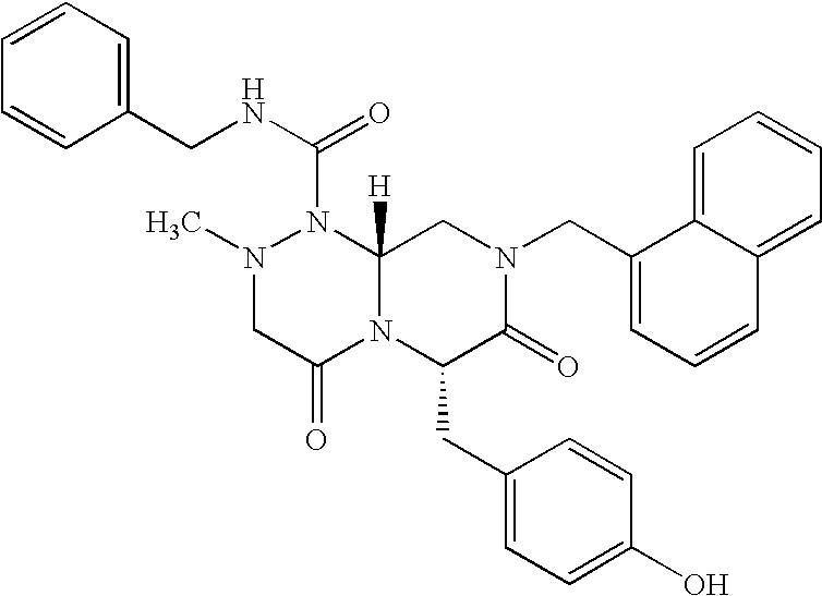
C1=CC=CC(CNC(N2N(C)CC(=O)N3C2([H])CN(CC2=CC=CC4=CC=CC=C24)C(=O)C3CC2=CC=C(O)C=C2)=O)=C1
